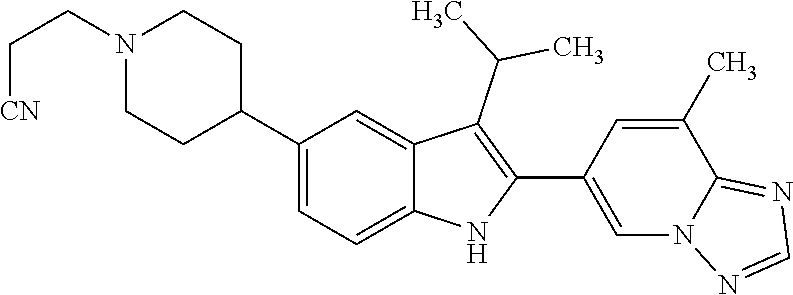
N1(CC[CN])CCC(C2=CC=C3C(=C2)C(C(C)C)=C(C2=CN4C(=NC=N4)C(C)=C2)N3)CC1
